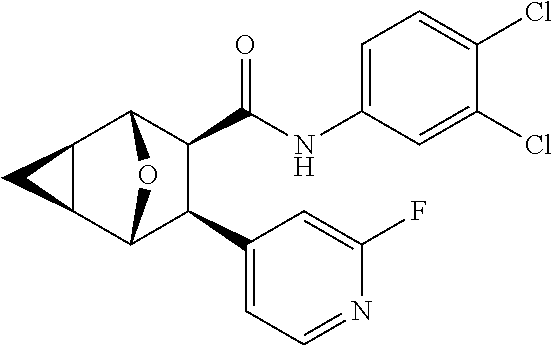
C12C(C3C(C4=CC=NC(F)=C4)C(C(NC4=CC=C(Cl)C(Cl)=C4)=O)C1O3)C2
